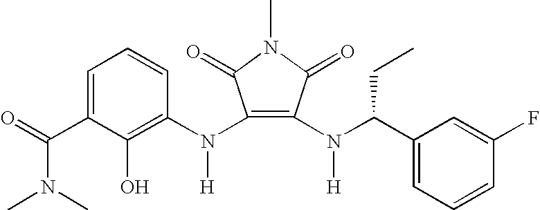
C1=C(C(=O)N(C)C)C(O)=C(N(C2=C(N(C(C3=CC=CC(F)=C3)CC)[H])C(=O)N(C)C2=O)[H])C=C1
